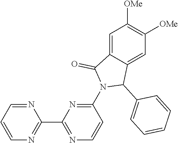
C1=C2C(=CC([OMe])=C1[OMe])C(C1=CC=CC=C1)N(C1=NC(C3=NC=CC=N3)=NC=C1)C2=O
